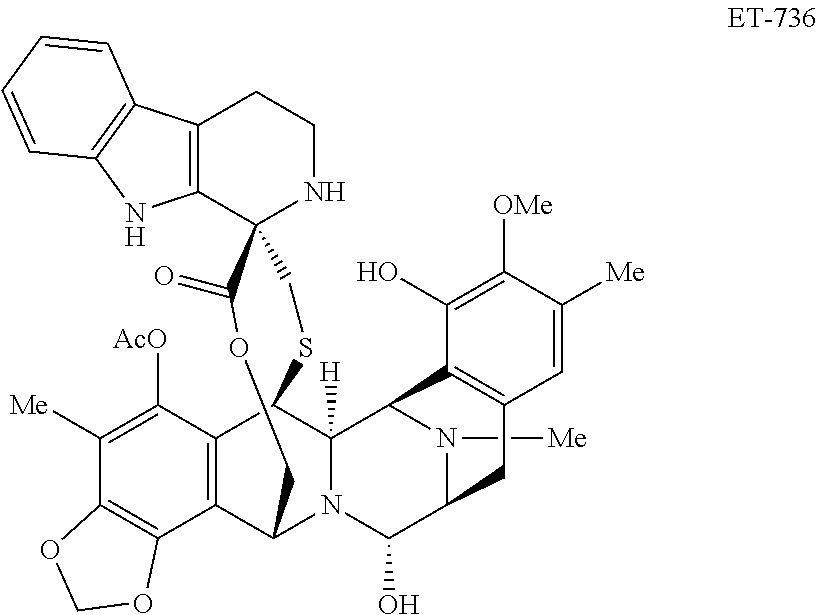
C12=C(C3(NCC1)C(=O)OCC1C4=C(C(SC3)C3([H])N1C(O)C1N([Me])C3C3=C(C=C([Me])C([OMe])=C3O)C1)C([AcO])=C([Me])C1=C4OCO1)NC1=C2C=CC=C1
